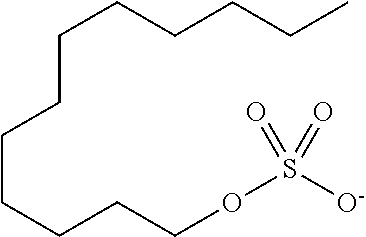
C(CCCCCCOS([O-])(=O)=O)CCCCC
